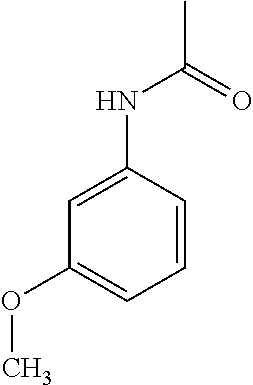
CC(=O)NC1=CC(OC)=CC=C1
